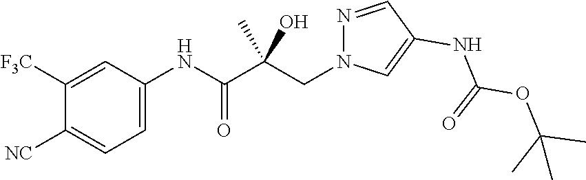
C1([F3C])=CC(NC(C(CN2N=CC(NC(=O)OC(C)(C)C)=C2)(C)O)=O)=CC=C1[NC]
